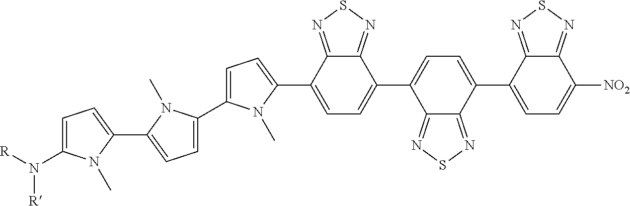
C1=C(C2=CC=C(C3=CC=C(N([R])[R])N3C)N2C)N(C)C(C2=CC=C(C3=CC=C(C4=CC=C([NO2])C5=NSN=C45)C4=NSN=C34)C3=NSN=C23)=C1
